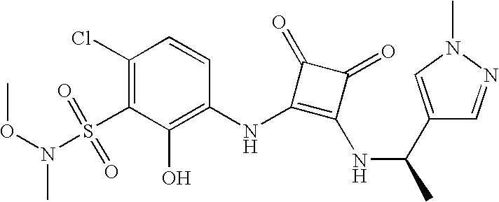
O(N(S(C1=C(Cl)C=CC(NC2=C(NC(C)C3=CN(C)N=C3)C(=O)C2=O)=C1O)(=O)=O)C)C
